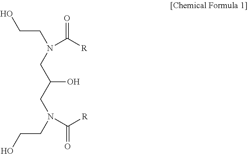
O=C([R])N(CC(CN(C([R])=O)CCO)O)CCO
